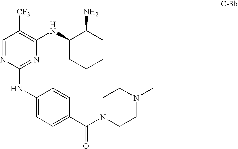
C1=NC(NC2=CC=C(C(=O)N3CCN(C)CC3)C=C2)=NC(NC2CCCCC2N)=C1[CF3]
